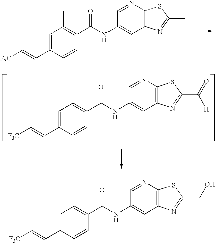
C1=C(C=C[F3C])C=CC(C(=O)NC2=CC3=C(N=C2)SC(CO)=N3)=C1C.C1=C(C=C[F3C])C=CC(C(=O)NC2=CC3=C(N=C2)SC(C)=N3)=C1C.C1=C(C=C[F3C])C=CC(C(=O)NC2=CC3=C(N=C2)SC(C(=O)[H])=N3)=C1C
